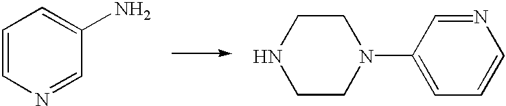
C1=CN=CC(N)=C1.N1=CC(N2CCNCC2)=CC=C1
